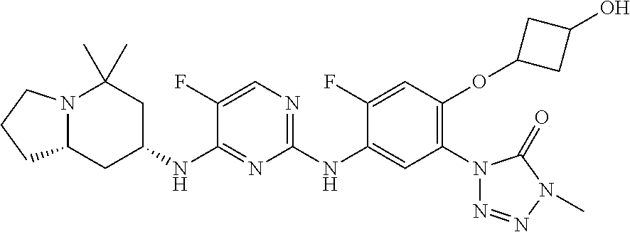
N12C(CC(NC3=NC(NC4=CC(N5N=NN(C)C5=O)=C(OC5CC(O)C5)C=C4F)=NC=C3F)CC1(C)C)CCC2
